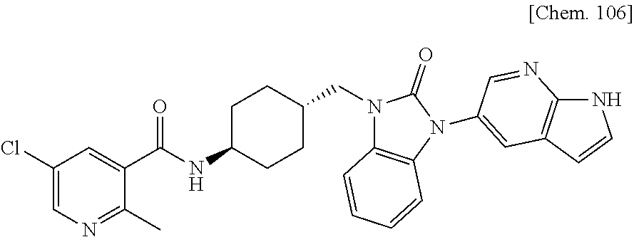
C1(Cl)=CN=C(C)C(C(NC2CCC(CN3C4=C(N(C5=CC6=C(NC=C6)N=C5)C3=O)C=CC=C4)CC2)=O)=C1
